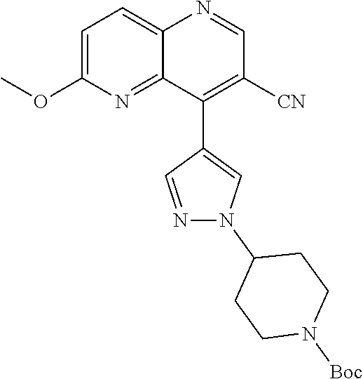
C1=C(OC)N=C2C(=C1)N=CC([CN])=C2C1=CN(C2CCN([Boc])CC2)N=C1
